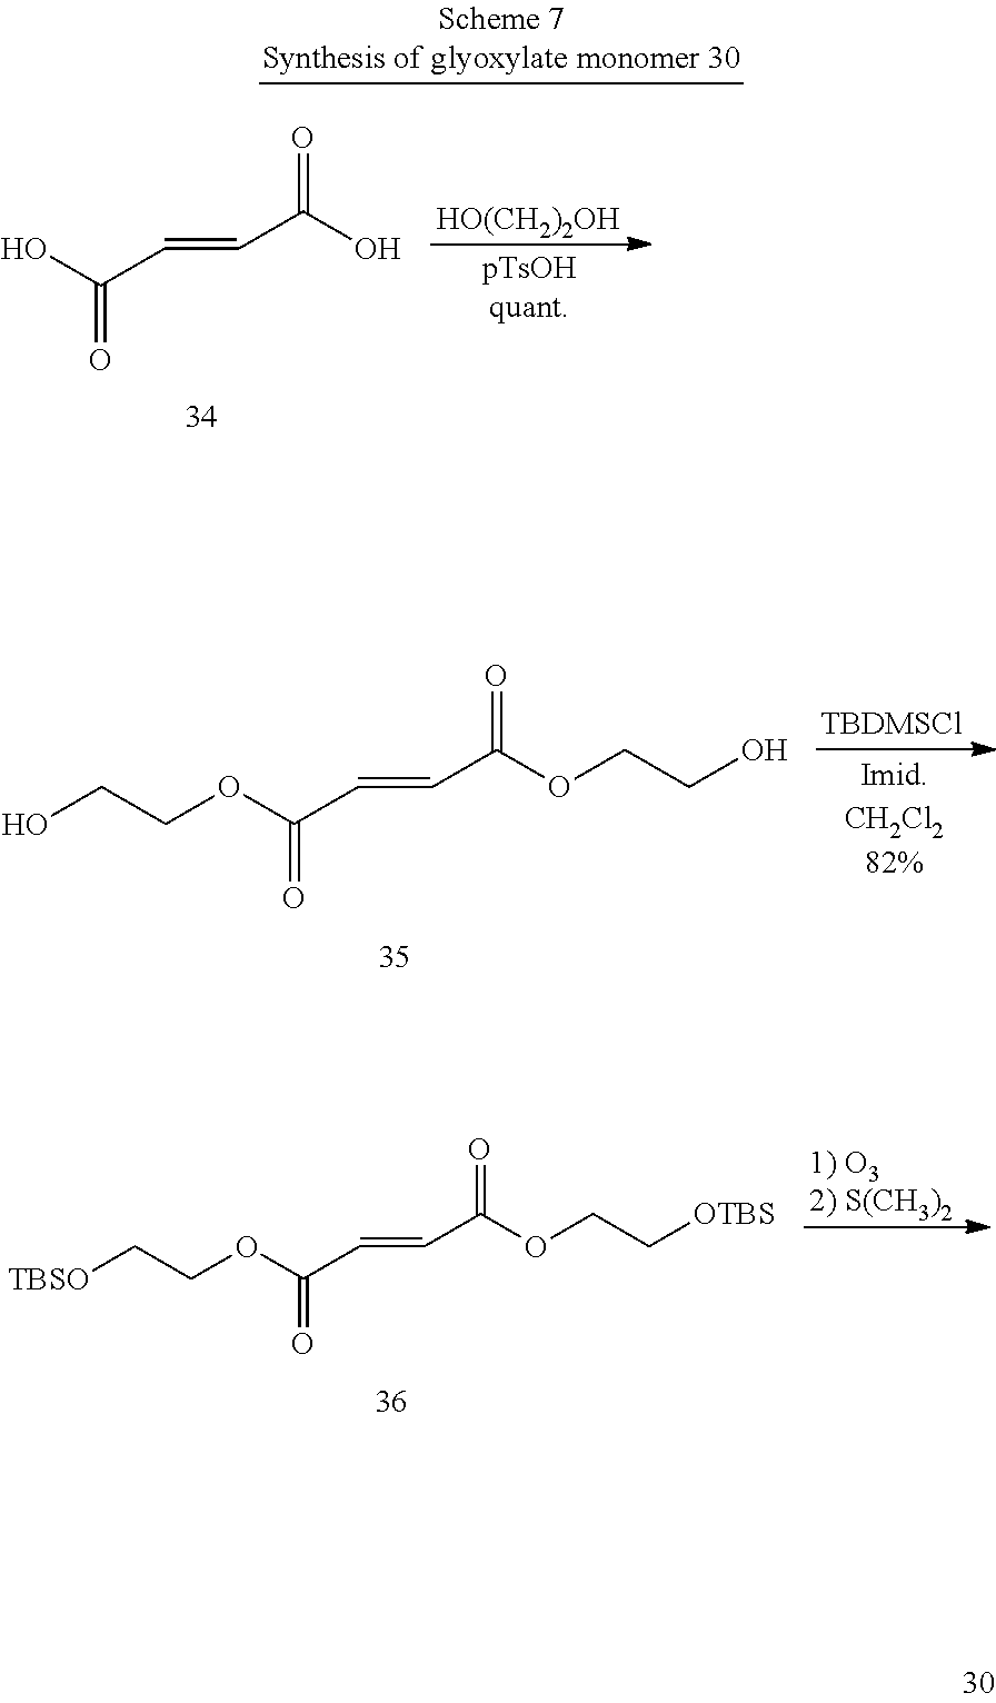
O(C(C=CC(OCC[OTBS])=O)=O)CC[TBSO].[HO(CH2)2OH].OC(C=CC(O)=O)=O.O(C(C=CC(OCCO)=O)=O)CCO.[TBDMSCl]
